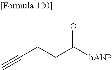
C(CCC([hANP])=O)#C
